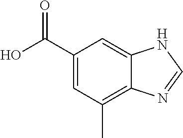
C1=C(C(O)=O)C=C2C(=C1C)N=CN2
